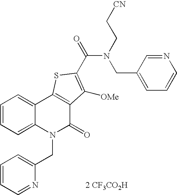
N(C(=O)C1=C([OMe])C2=C(C3=CC=CC=C3N(CC3=CC=CC=N3)C2=O)S1)(CC[CN])CC1=CC=CN=C1.[2 CF3CO2H]
